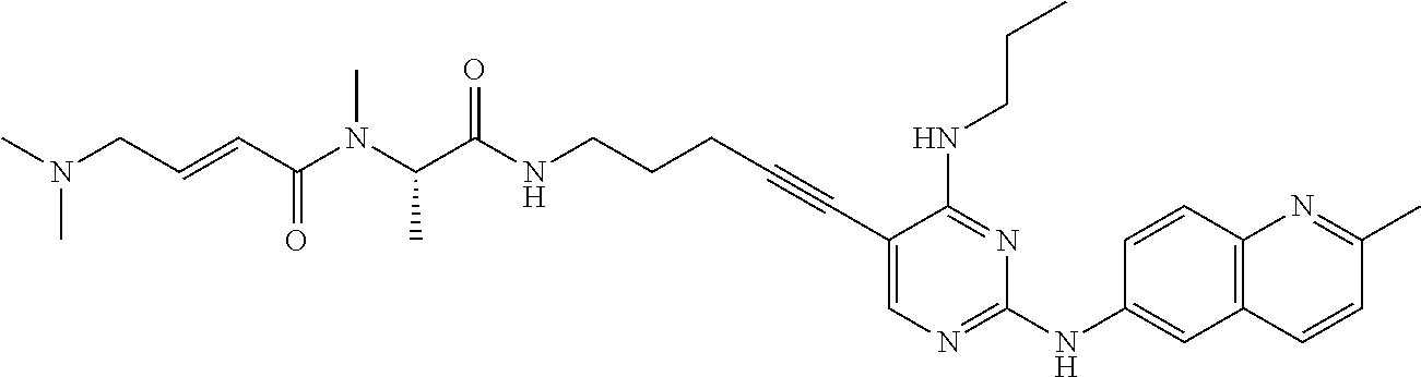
C1(C#CCCCNC(C(N(C(C=CCN(C)C)=O)C)C)=O)=CN=C(NC2=CC3=C(C=C2)N=C(C)C=C3)N=C1NCCC
